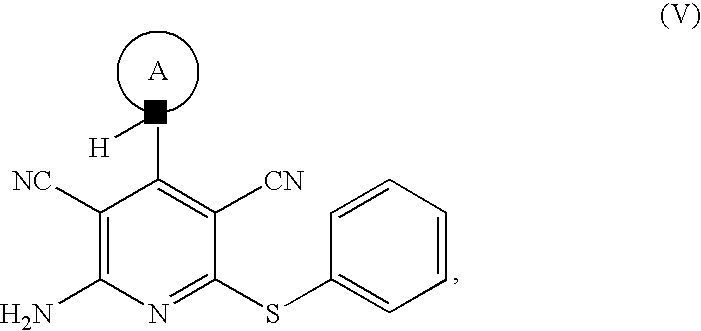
[A].C(C1=C([CN])C(SC2=CC=CC=C2)=NC(N)=C1[NC])[H]
